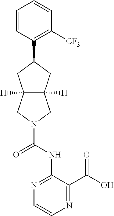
C1=CC(C2CC3([H])C([H])(C2)CN(C(NC2=NC=CN=C2C(O)=O)=O)C3)=C([CF3])C=C1
